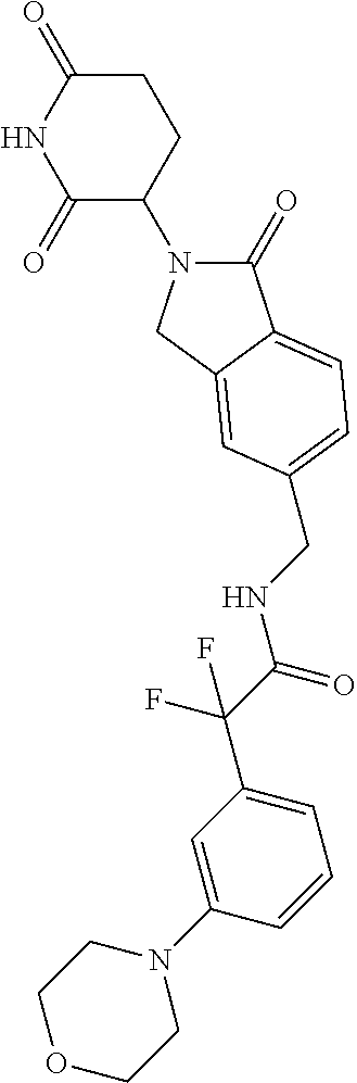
C1(=O)N(C2CCC(=O)NC2=O)CC2=CC(CNC(C(C3=CC=CC(N4CCOCC4)=C3)(F)F)=O)=CC=C12
